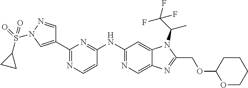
C1(NC2=NC(C3=CN(S(=O)(C4CC4)=O)N=C3)=NC=C2)=NC=C2C(=C1)N(C(C(F)(F)F)C)C(COC1OCCCC1)=N2
